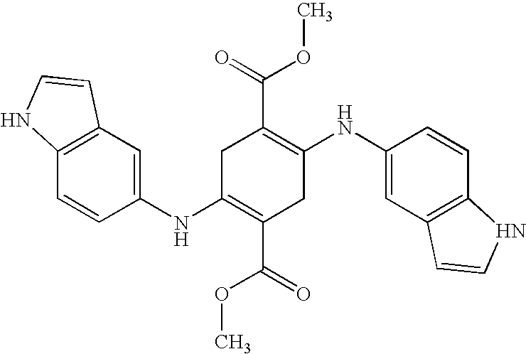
C1=CC(NC2=C(C(=O)OC)CC(NC3=CC4=C(C=C3)NC=C4)=C(C(=O)OC)C2)=CC2=C1NC=C2
